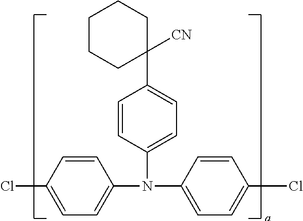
C1(Cl)=CC=C(N(C2=CC=C(Cl)C=C2)C2=CC=C(C3([CN])CCCCC3)C=C2)C=C1
